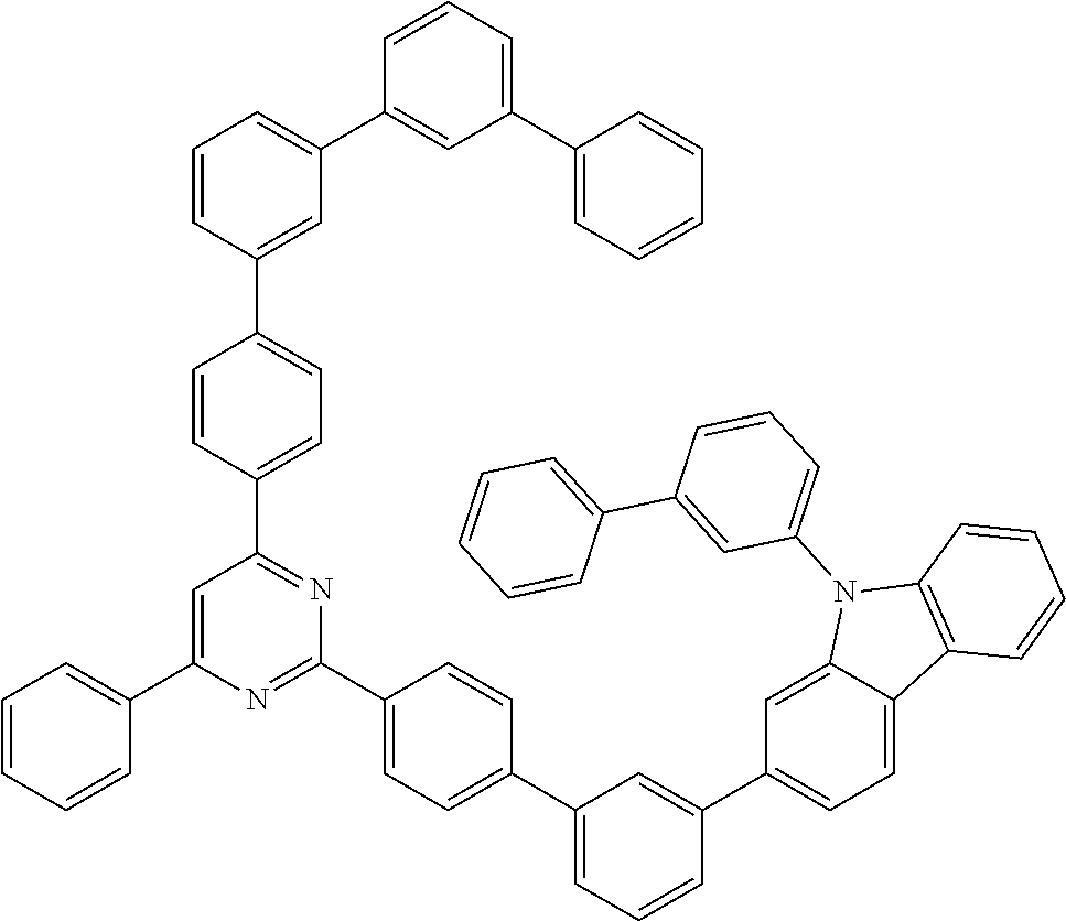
C1=CC=CC(C2=CC(C3=CC=C(C4=CC(C5=CC(C6=CC=CC=C6)=CC=C5)=CC=C4)C=C3)=NC(C3=CC=C(C4=CC=CC(C5=CC=C6C(=C5)N(C5=CC=CC(C7=CC=CC=C7)=C5)C5=C6C=CC=C5)=C4)C=C3)=N2)=C1
